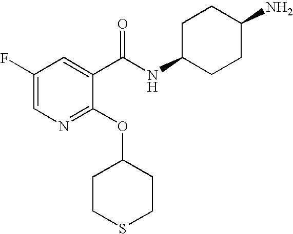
C1C(NC(C2=CC(F)=CN=C2OC2CCSCC2)=O)CCC(N)C1
